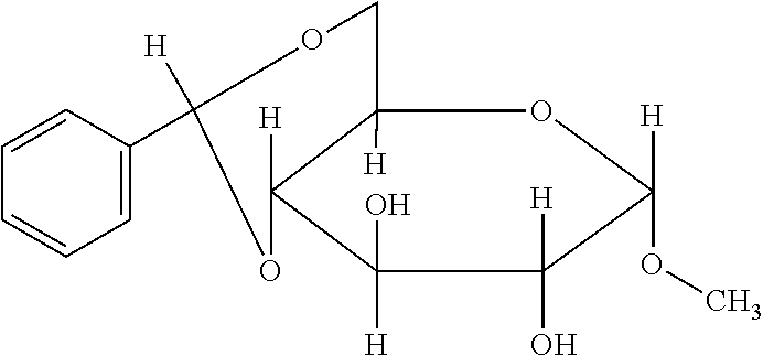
C12([H])C([H])(C([H])(O)C(O)([H])C([H])(OC)O1)OC([H])(C1=CC=CC=C1)OC2
